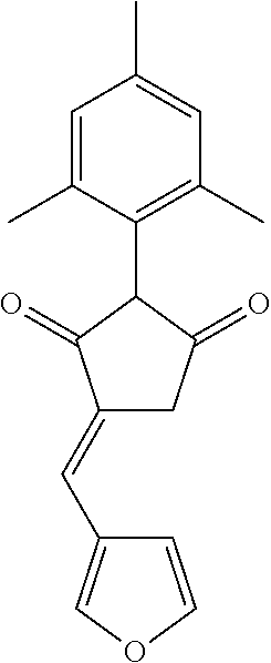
C1=C(C)C(C2C(=O)C(=CC3=COC=C3)CC2=O)=C(C)C=C1C
